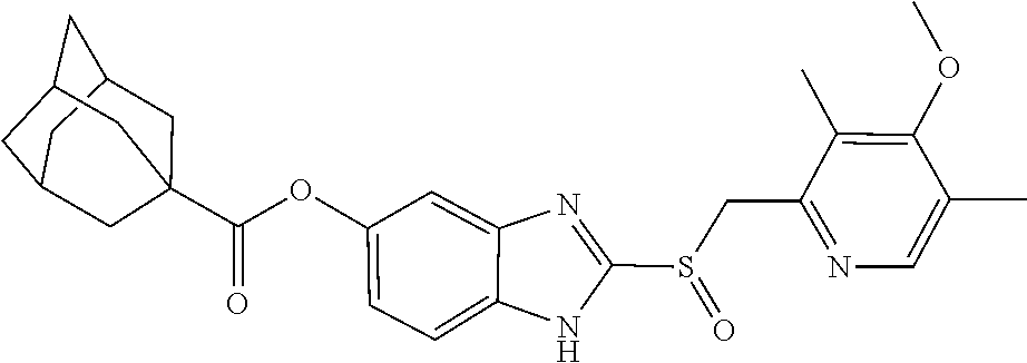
C12(C(=O)OC3=CC=C4NC(S(CC5=NC=C(C)C(OC)=C5C)=O)=NC4=C3)CC3CC(CC(C1)C3)C2
